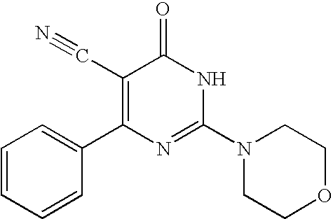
C1=CC(C2=C(C#N)C(=O)NC(N3CCOCC3)=N2)=CC=C1
